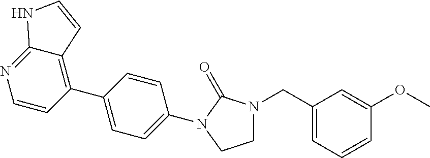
C1(CN2CCN(C3=CC=C(C4=C5C(=NC=C4)NC=C5)C=C3)C2=O)=CC=CC(OC)=C1
